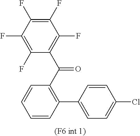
C1(F)=C(F)C(F)=C(F)C(C(C2=C(C3=CC=C(Cl)C=C3)C=CC=C2)=O)=C1F
